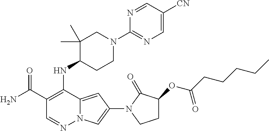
C1(C(N)=O)=C(NC2C(C)(C)CN(C3=NC=C([CN])C=N3)CC2)C2=CC(N3C(=O)C(OC(CCCCC)=O)CC3)=CN2N=C1
